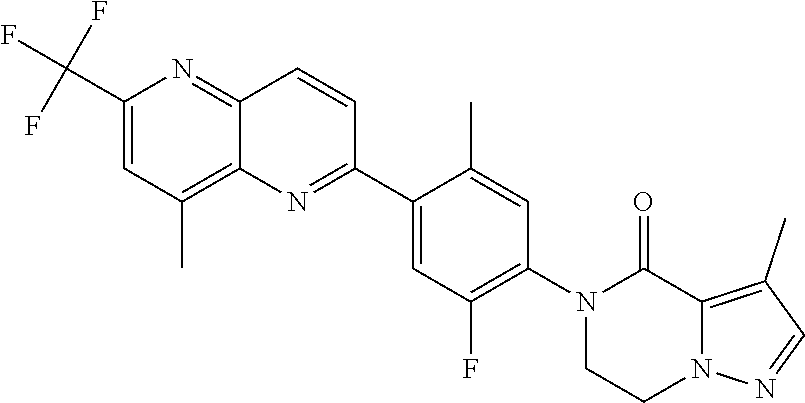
C1(C2=CC(F)=C(N3C(=O)C4=C(C)C=NN4CC3)C=C2C)=NC2=C(C)C=C(C(F)(F)F)N=C2C=C1
